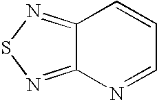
C12=NSN=C1N=CC=C2
